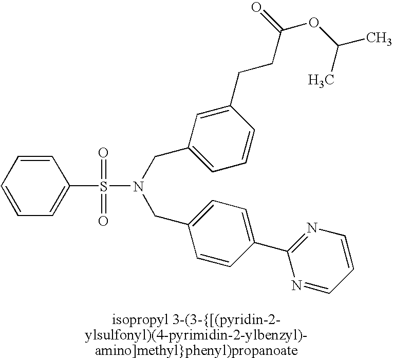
C1=CC=C(S(=O)(=O)N(CC2=CC=CC(CCC(OC(C)C)=O)=C2)CC2=CC=C(C3=NC=CC=N3)C=C2)C=C1
